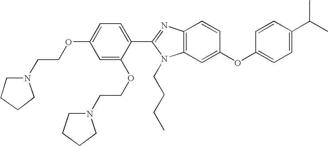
C1=C(OCCN2CCCC2)C=C(OCCN2CCCC2)C(C2=NC3=C(N2CCCC)C=C(OC2=CC=C(C(C)C)C=C2)C=C3)=C1
